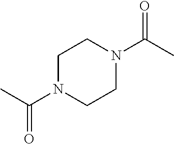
C1N(C(C)=O)CCN(C(C)=O)C1
